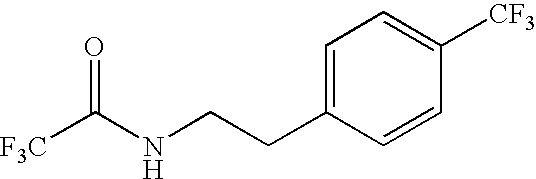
C1=C(CCNC([F3C])=O)C=CC([CF3])=C1
